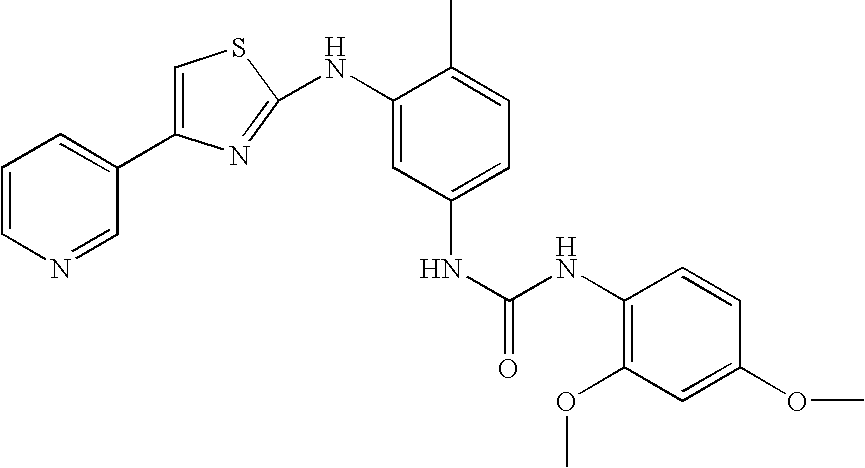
C1=CN=CC(C2=CSC(NC3=CC(NC(=O)NC4=C(OC)C=C(OC)C=C4)=CC=C3C)=N2)=C1
